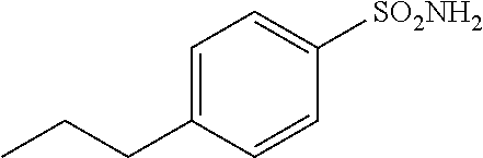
CCCC1=CC=C([SO2NH2])C=C1
